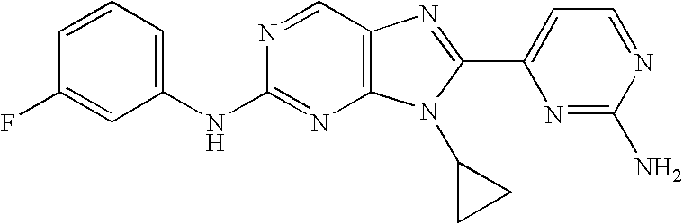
C1=CC=C(NC2=NC3=C(C=N2)N=C(C2=CC=NC(N)=N2)N3C2CC2)C=C1F
